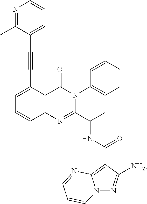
C1=C(C#CC2=CC=CN=C2C)C2=C(C=C1)N=C(C(C)NC(=O)C1=C3N(N=C1[NH2])C=CC=N3)N(C1=CC=CC=C1)C2=O
